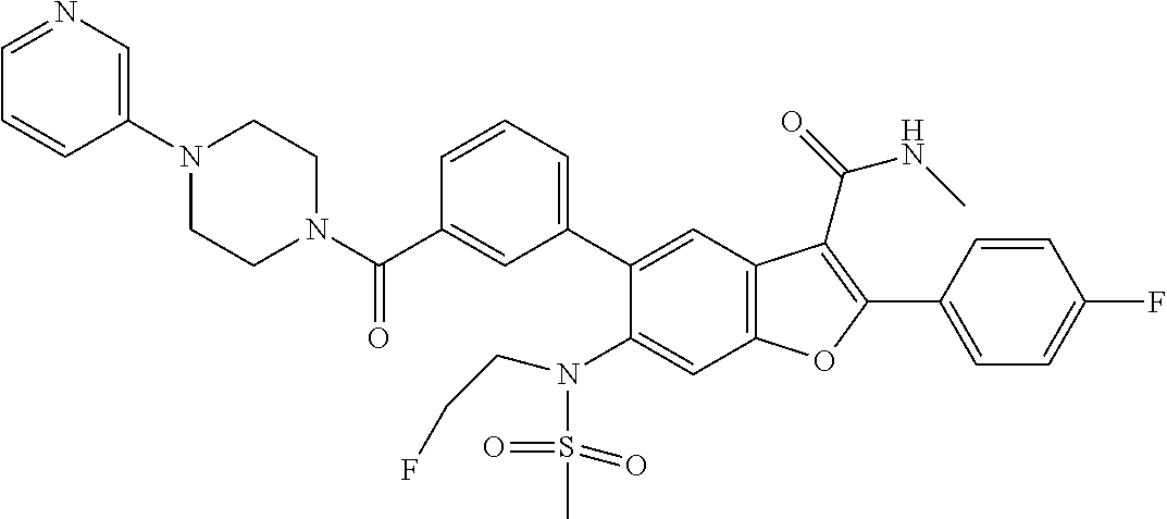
C1=CC=C(C2=CC3=C(C=C2N(S(C)(=O)=O)CCF)OC(C2=CC=C(F)C=C2)=C3C(NC)=O)C=C1C(N1CCN(C2=CN=CC=C2)CC1)=O
